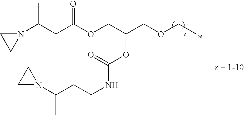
N1(C(CC(OCC(COCC)OC(=O)NCCC(N2CC2)C)=O)C)CC1
